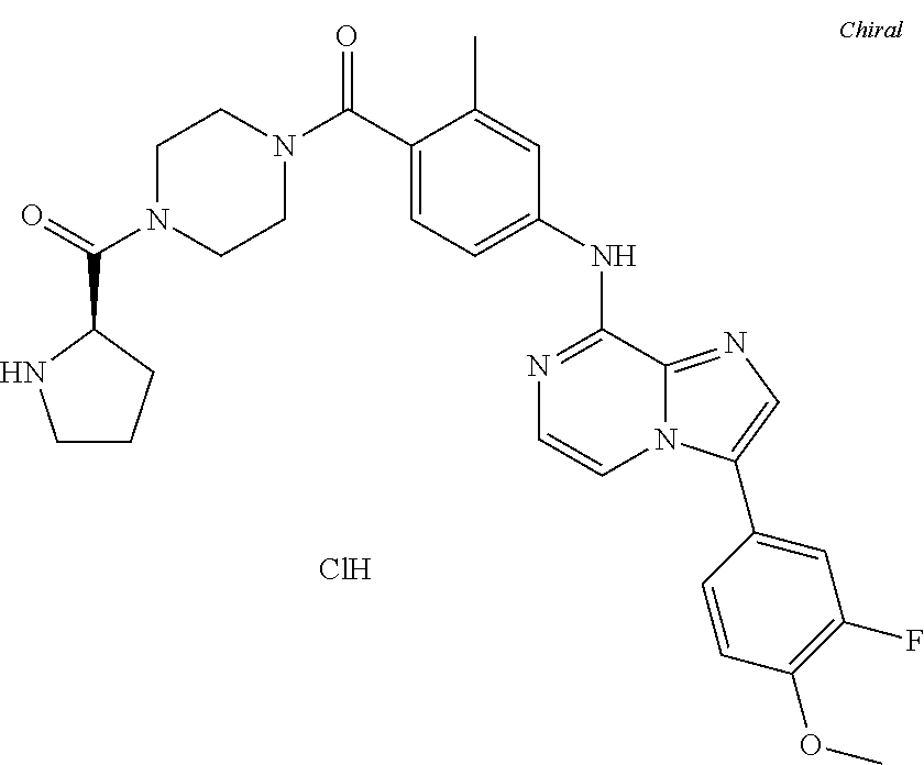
N1=C(NC2=CC=C(C(=O)N3CCN(C(C4NCCC4)=O)CC3)C(C)=C2)C2=NC=C(C3=CC(F)=C(OC)C=C3)N2C=C1.Cl
